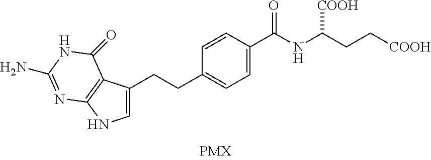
C1=C(C(NC(CC[COOH])[COOH])=O)C=CC(CCC2=CNC3=C2C(=O)NC(N)=N3)=C1
